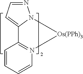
N1=CC=C2N1[Os(PPh)3]N1=C2C=CC=C1
